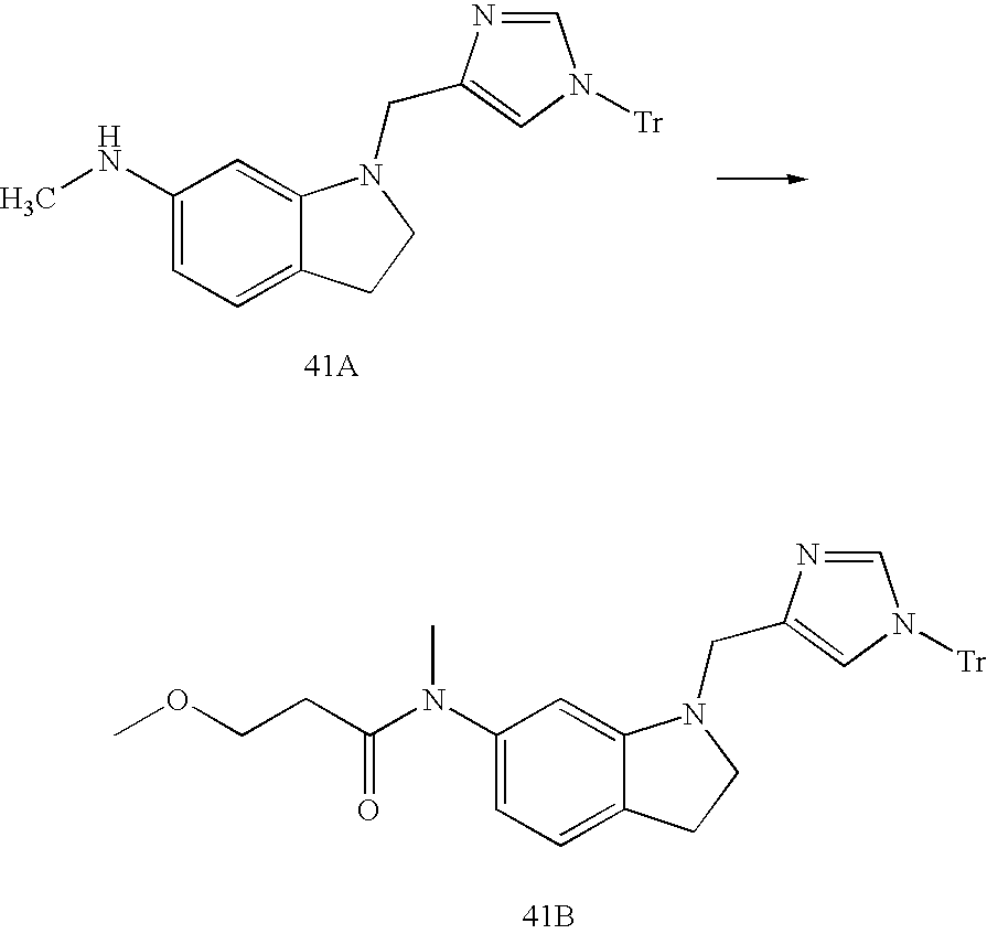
C1(NC)=CC=C2C(=C1)N(CC1=CN([Tr])C=N1)CC2.C1(N(C(CCOC)=O)C)=CC=C2C(=C1)N(CC1=CN([Tr])C=N1)CC2.[41B]
